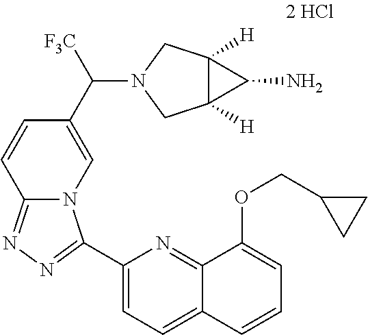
C1(C2=NN=C3N2C=C(C(N2CC4([H])C([H])(C2)C4N)[F3C])C=C3)=CC=C2C(=N1)C(OCC1CC1)=CC=C2
